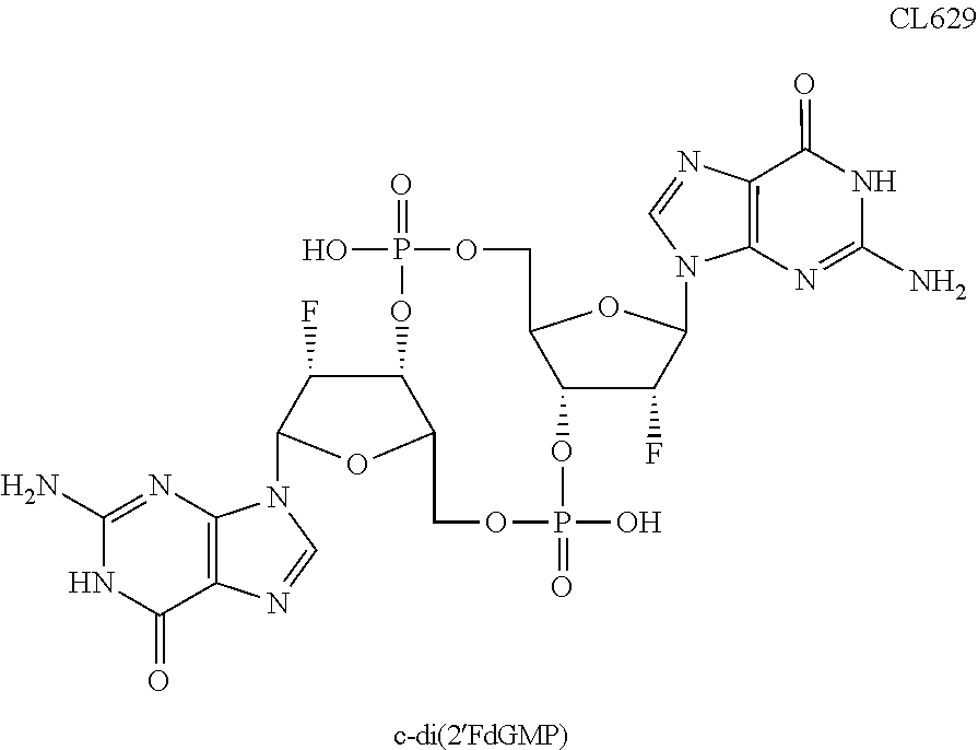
C1(N)=NC2=C(C(=O)N1)N=CN2C1OC2C(C1F)OP(O)(=O)OCC1OC(N3C4=C(N=C3)C(=O)NC(N)=N4)C(F)C1OP(O)(=O)OC2
